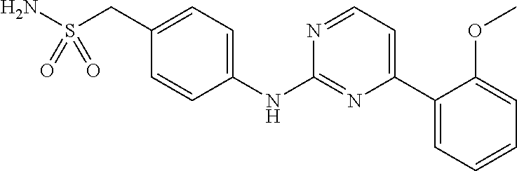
C1(CS(N)(=O)=O)=CC=C(NC2=NC(C3=CC=CC=C3OC)=CC=N2)C=C1
